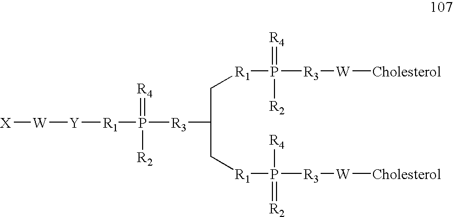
[X][W][Y][R1]P([R3]C(C[R1]P([R3][W][Cholesterol])(=[R4])[R2])C[R1]P([R4])(=[R2])[R3][W][Cholesterol])(=[R4])[R2]
